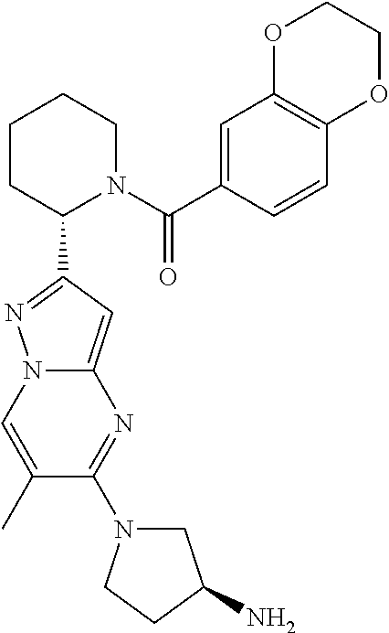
C1(C2=NN3C(=C2)N=C(N2CC(N)CC2)C(C)=C3)N(C(C2=CC3=C(C=C2)OCCO3)=O)CCCC1
